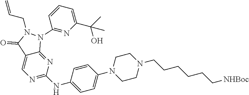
C1(NC2=NC=C3C(=N2)N(C2=NC(C(C)(O)C)=CC=C2)N(CC=C)C3=O)=CC=C(N2CCN(CCCCCC[NHBoc])CC2)C=C1
